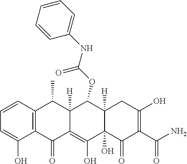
C1=CC2=C(C(O)=C1)C(=O)C1=C(O)C3(O)C([H])(C(OC(NC4=CC=CC=C4)=O)C1([H])C2C)CC(O)=C(C(N)=O)C3=O
